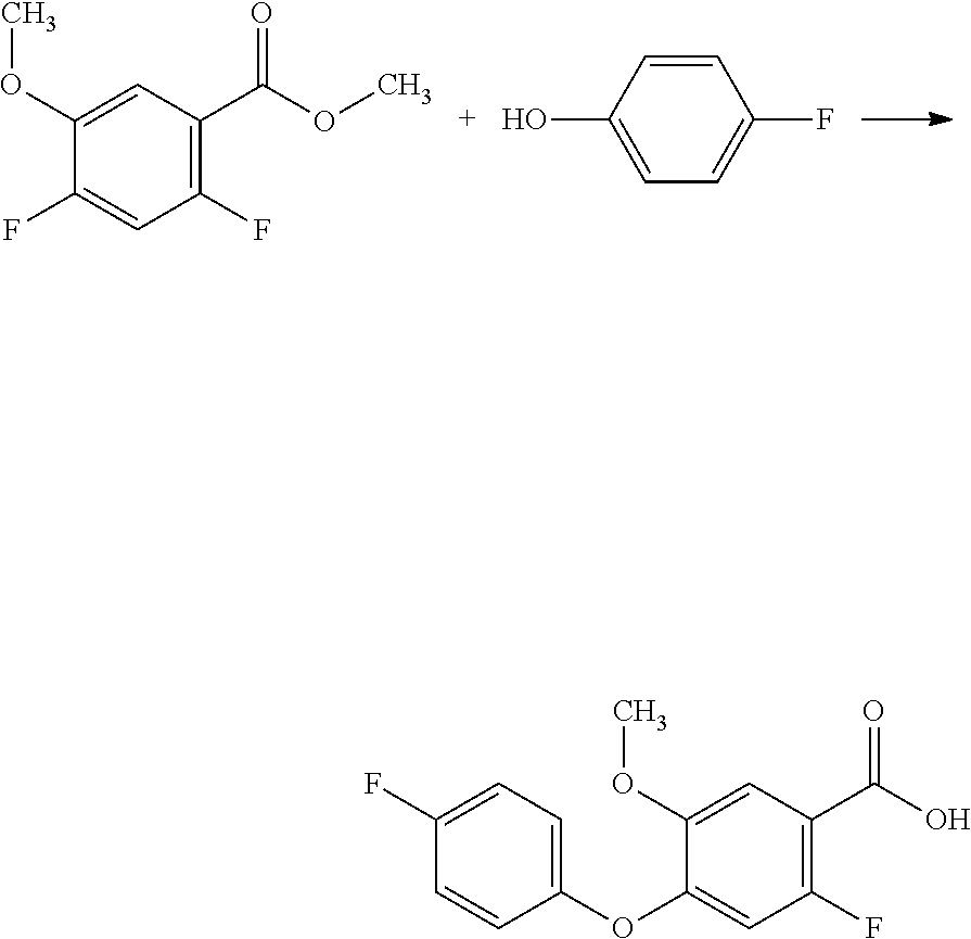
C1(C(=O)OC)=C(F)C=C(F)C(OC)=C1.OC1=CC=C(F)C=C1.C1(OC)=CC(C(=O)O)=C(F)C=C1OC1=CC=C(F)C=C1
